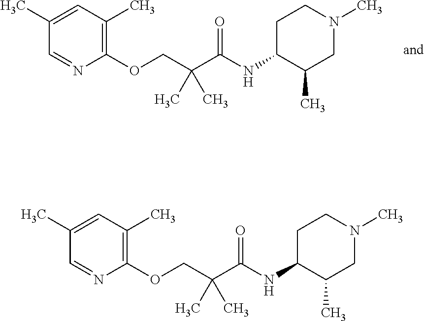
C1(OCC(C(NC2C(C)CN(C)CC2)=O)(C)C)=C(C)C=C(C)C=N1.C1(OCC(C(NC2C(C)CN(C)CC2)=O)(C)C)=C(C)C=C(C)C=N1
